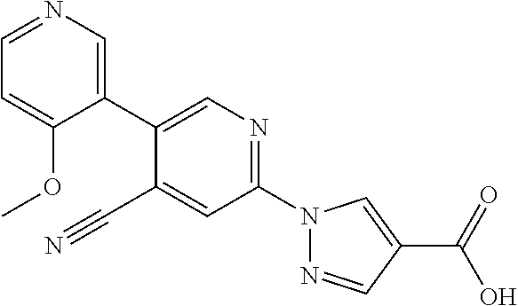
C1(OC)=CC=NC=C1C1=CN=C(N2N=CC(C(O)=O)=C2)C=C1C#N
